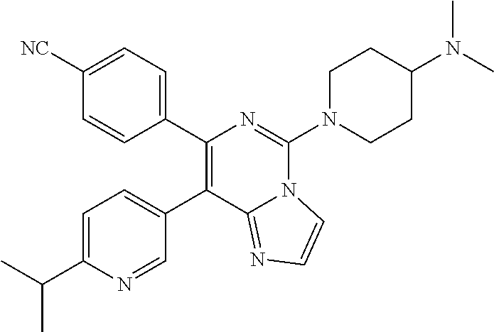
C1(C2=CC=C(C(C)C)N=C2)=C(C2=CC=C([NC])C=C2)N=C(N2CCC(N(C)C)CC2)N2C1=NC=C2
